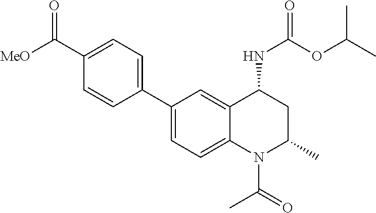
[MeO]C(C1=CC=C(C2=CC=C3C(=C2)C(NC(OC(C)C)=O)CC(C)N3C(=O)C)C=C1)=O
